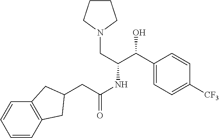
C(C(NC(C(C1=CC=C([CF3])C=C1)O)CN1CCCC1)=O)C1CC2=C(C=CC=C2)C1
